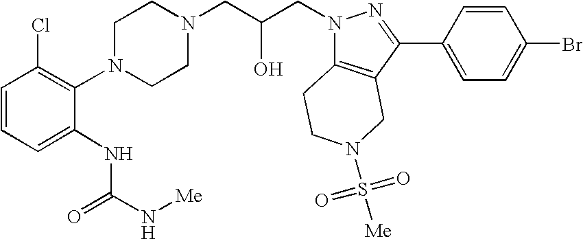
C1CN(CC(CN2C3=C(C(C4=CC=C(Br)C=C4)=N2)CN(S([Me])(=O)=O)CC3)O)CCN1C1=C(Cl)C=CC=C1NC(N[Me])=O
